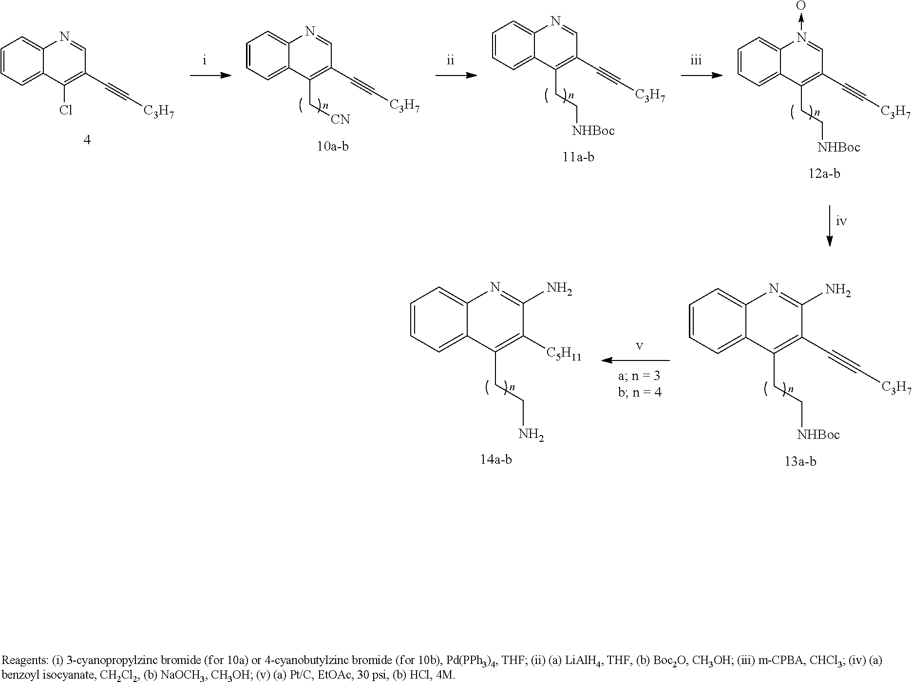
C1=CC=C2C(=C1)N=C(N)C(C#C[C3H7])=C2CC[NHBoc].C1=CC=C2C(=C1)N=C(N)C([C5H11])=C2CCN.C1=CC=C2C(=C1)N(->O)=CC(C#C[C3H7])=C2CC[NHBoc].C1=CC=C2C(=C1)N=CC(C#C[C3H7])=C2CC[NHBoc].C1=CC=C2C(=C1)N=CC(C#C[C3H7])=C2C[CN].C1=CC=C2C(=C1)N=CC(C#C[C3H7])=C2Cl
